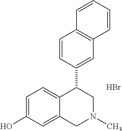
C1(C2=CC3=C(C=C2)C=CC=C3)C2=CC=C(O)C=C2CN(C)C1.Br
